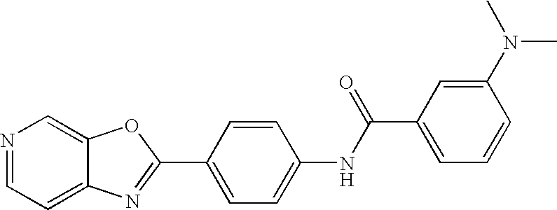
C12=CC=NC=C1OC(C1=CC=C(NC(C3=CC=CC(N(C)C)=C3)=O)C=C1)=N2
